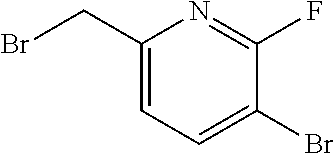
C1(CBr)=CC=C(Br)C(F)=N1
